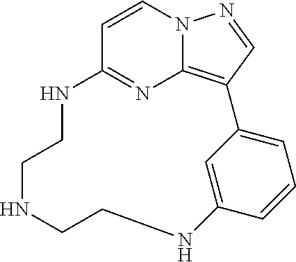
C1=CN2C3=C(C=N2)C2=CC=CC(=C2)NCCNCCNC1=N3
